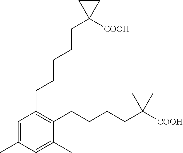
C1(C)=CC(CCCCCC2([COOH])CC2)=C(CCCCC(C)(C)[COOH])C(C)=C1
